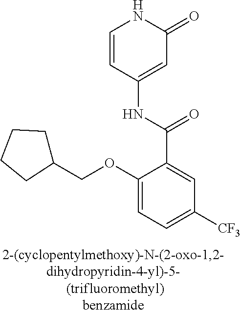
O(C1=CC=C([CF3])C=C1C(=O)NC1=CC(=O)NC=C1)CC1CCCC1
